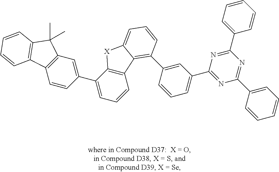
C1=CC(C2=CC=CC3=C2[X]C2=CC=CC(C4=CC(C5=NC(C6=CC=CC=C6)=NC(C6=CC=CC=C6)=N5)=CC=C4)=C32)=CC2=C1C1=C(C2(C)C)C=CC=C1
